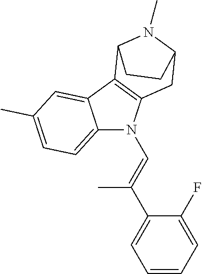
C12=CC=C(C)C=C1C1=C(N2C=C(C2=CC=CC=C2F)C)CC2N(C)C1CC2
